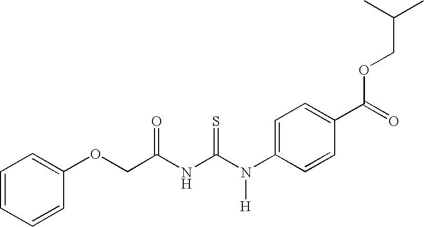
C(NC(N(C1=CC=C(C(OCC(C)C)=O)C=C1)[H])=S)(=O)COC1=CC=CC=C1
